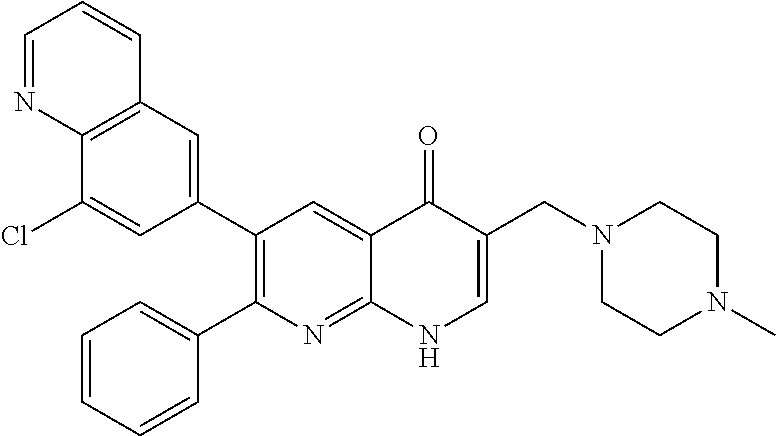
C12=C(C=C(C3=C(C4=CC=CC=C4)N=C4C(=C3)C(=O)C(CN3CCN(C)CC3)=CN4)C=C1Cl)C=CC=N2
